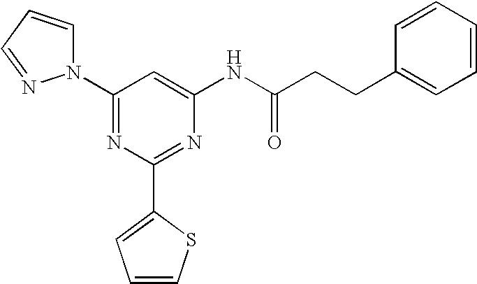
C1(N2C=CC=N2)=NC(C2=CC=CS2)=NC(NC(CCC2=CC=CC=C2)=O)=C1
